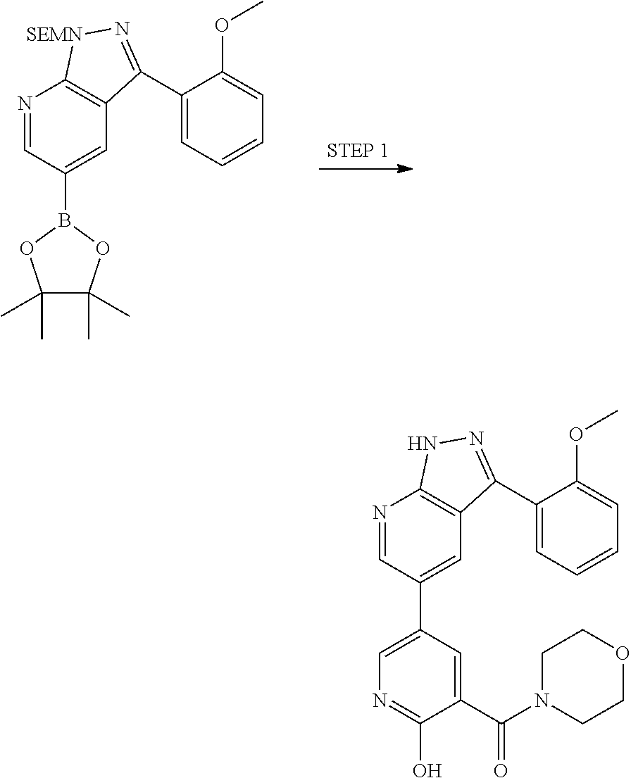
N1=CC(B2OC(C)(C)C(C)(C)O2)=CC2=C1[SEMN]N=C2C1=CC=CC=C1OC.N1=CC(C2=CN=C(O)C(C(N3CCOCC3)=O)=C2)=CC2=C1NN=C2C1=CC=CC=C1OC
